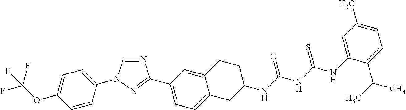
C1=CC(N2C=NC(C3=CC=C4C(=C3)CCC(NC(NC(NC3=CC(C)=CC=C3C(C)C)=S)=O)C4)=N2)=CC=C1OC(F)(F)F
